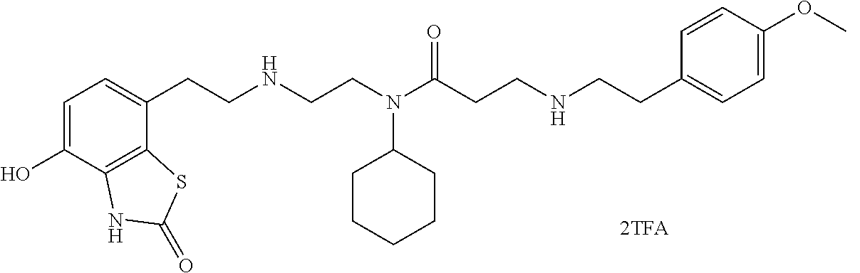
C1=C(O)C2=C(C(CCNCCN(C(CCNCCC3=CC=C(OC)C=C3)=O)C3CCCCC3)=C1)SC(=O)N2
